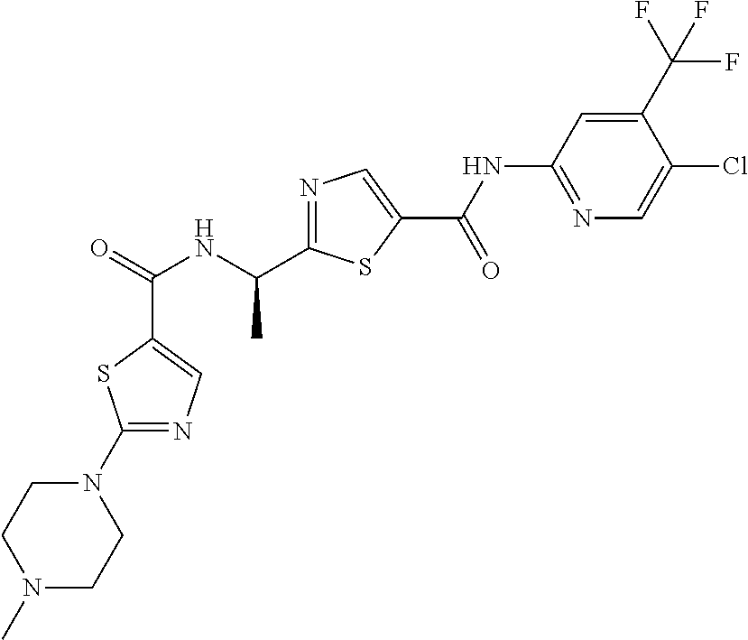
C(=O)(NC(C)C1=NC=C(C(NC2=NC=C(Cl)C(C(F)(F)F)=C2)=O)S1)C1=CN=C(N2CCN(C)CC2)S1
